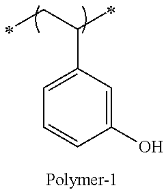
C(C(C1=CC=CC(O)=C1)C)C
